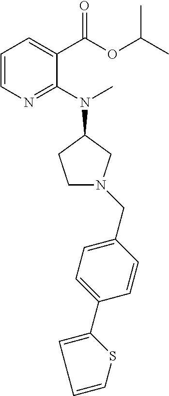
C1=C(CN2CCC(N(C)C3=NC=CC=C3C(=O)OC(C)C)C2)C=CC(C2=CC=CS2)=C1
